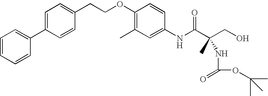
C1=CC=CC(C2=CC=C(CCOC3=C(C)C=C(NC(C(CO)(C)NC(=O)OC(C)(C)C)=O)C=C3)C=C2)=C1
